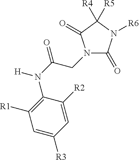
N1(CC(N([H])C2=C([R1])C=C([R3])C=C2[R2])=O)C(=O)N([R6])C([R4])([R5])C1=O
